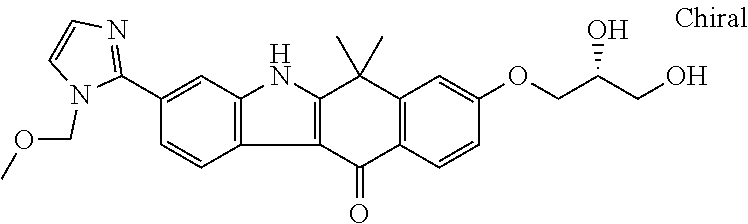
C1(C2=NC=CN2COC)=CC2=C(C=C1)C1=C(N2)C(C)(C)C2=C(C1=O)C=CC(OCC(CO)O)=C2
